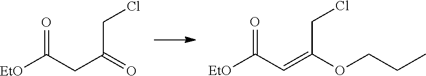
O=C(CC(CCl)=O)[EtO].O=C(C=C(CCl)OCCC)[EtO]
